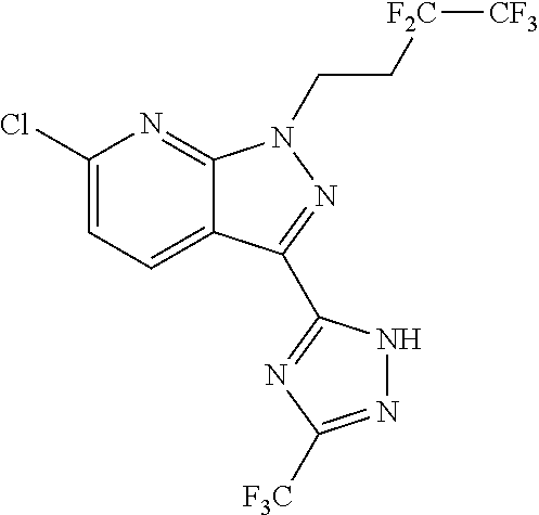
C12=CC=C(Cl)N=C1N(CC[F2C][CF3])N=C2C1=NC([F3C])=NN1
